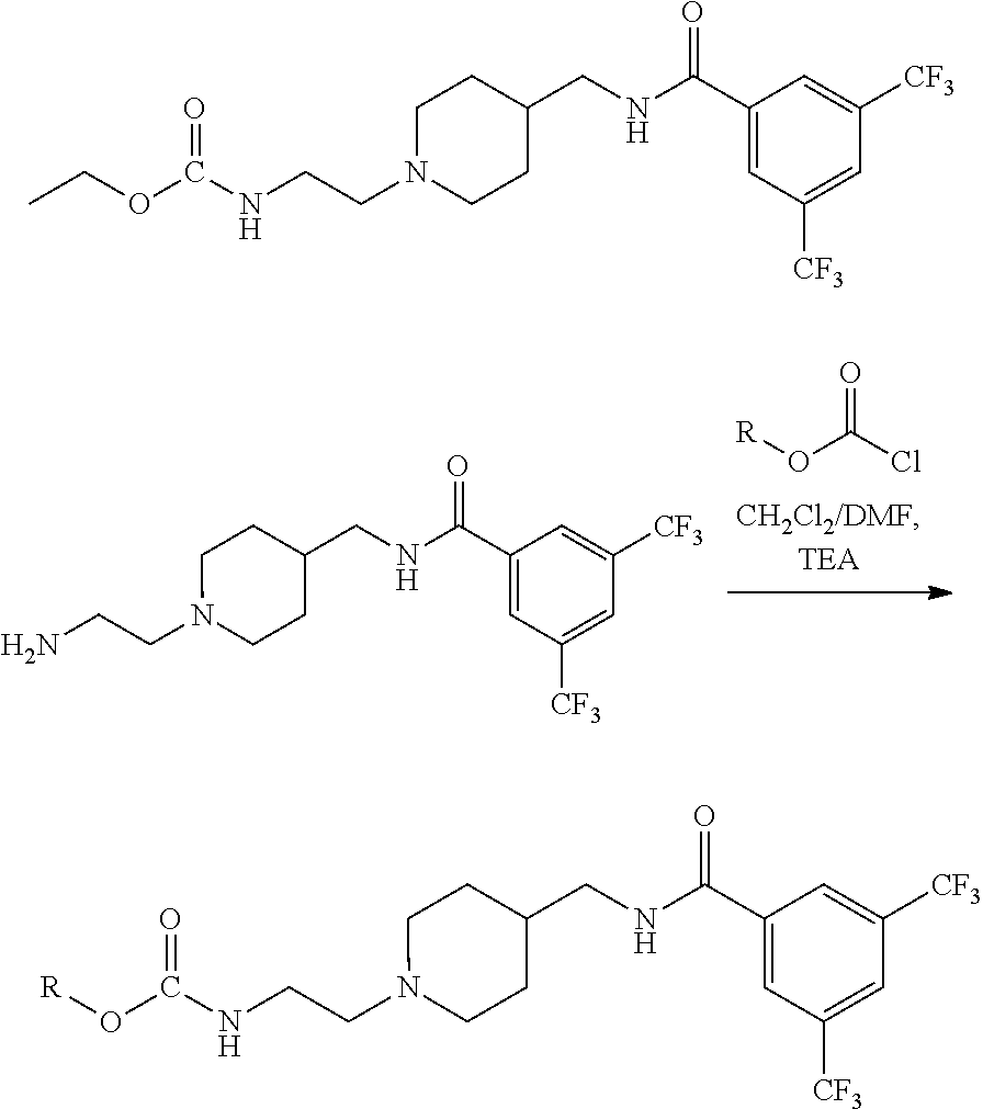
[R]OC(Cl)=O.NCCN1CCC(CNC(C2=CC([CF3])=CC([CF3])=C2)=O)CC1.N(CCN1CCC(CNC(C2=CC([CF3])=CC([CF3])=C2)=O)CC1)C(O[R])=O.N(CCN1CCC(CNC(C2=CC([CF3])=CC([CF3])=C2)=O)CC1)C(OCC)=O
